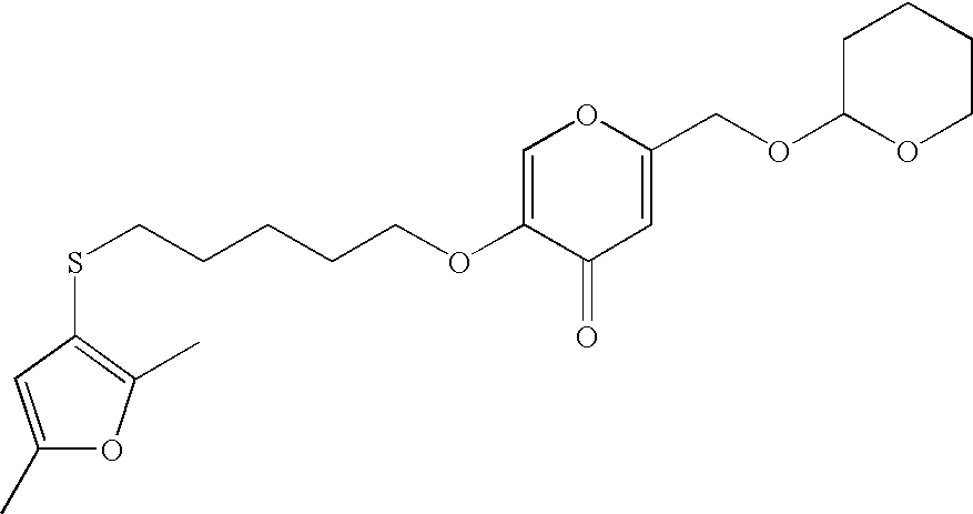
C1=C(OCCCCCSC2=C(C)OC(C)=C2)C(=O)C=C(COC2CCCCO2)O1
